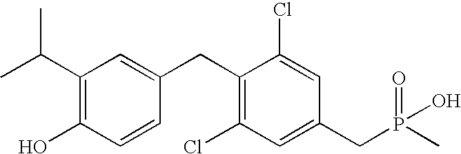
CC(C1=C(O)C=CC(CC2=C(Cl)C=C(CP(C)(=O)O)C=C2Cl)=C1)C
